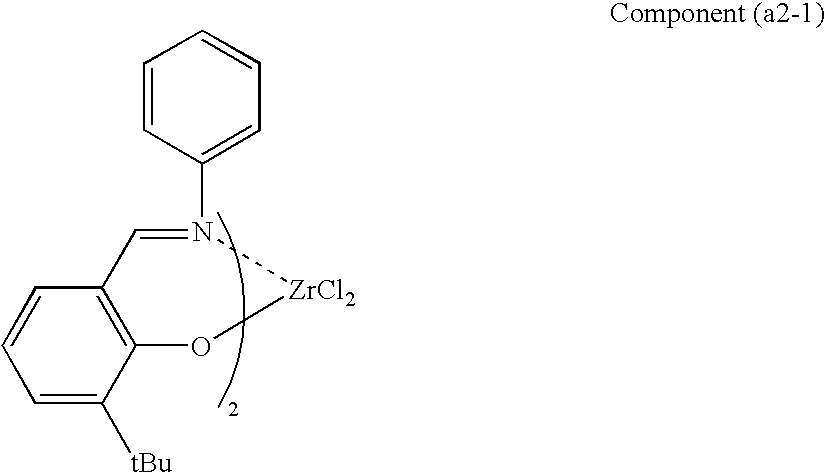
C1=C([tBu])C2=C(C=C1)C=N(C1=CC=CC=C1)[ZrCl2]O2
